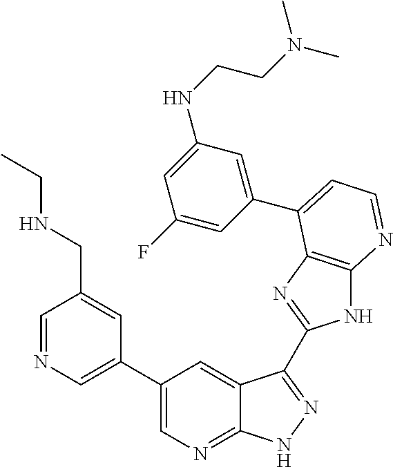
C1=NC=C(C2=CN=C3C(=C2)C(C2=NC4=C(N2)N=CC=C4C2=CC(NCCN(C)C)=CC(F)=C2)=NN3)C=C1CNCC
